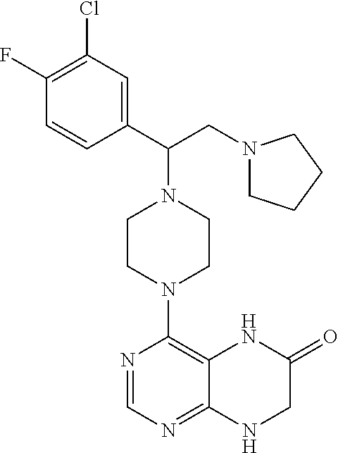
C1(C(CN2CCCC2)N2CCN(C3=C4C(=NC=N3)NCC(=O)N4)CC2)=CC(Cl)=C(F)C=C1
